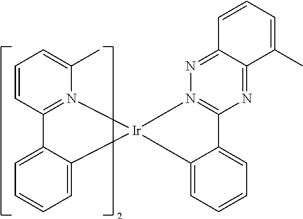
C1=CC2=N(C(C)=C1)[Ir]1(C3=CC=CC=C23)N2=C(N=C3C(=N2)C=CC=C3C)C2=CC=CC=C21
